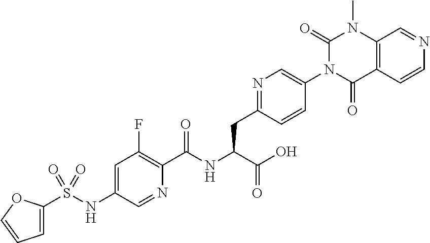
C1=C(S(NC2=CC(F)=C(C(NC(C(=O)O)CC3=NC=C(N4C(=O)C5=C(N(C)C4=O)C=NC=C5)C=C3)=O)N=C2)(=O)=O)OC=C1
